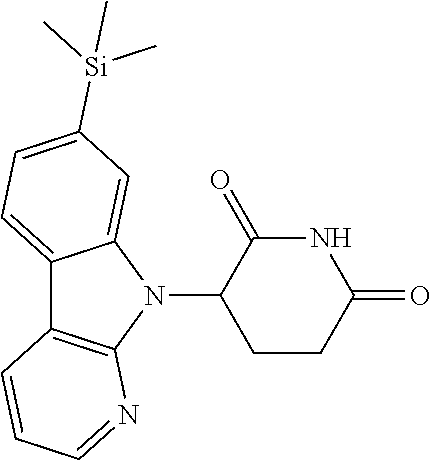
N1(C2CCC(=O)NC2=O)C2=CC([Si](C)(C)C)=CC=C2C2=C1N=CC=C2
